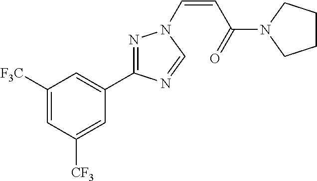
C1([F3C])=CC([CF3])=CC(C2=NN(C=CC(=O)N3CCCC3)C=N2)=C1
